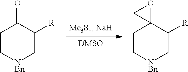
[DMSO].C1C[NBn]CC([R])C12OC2.C1C[NBn]CC([R])C1=O
